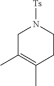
C1C(C)=C(C)CCN1[Ts]
